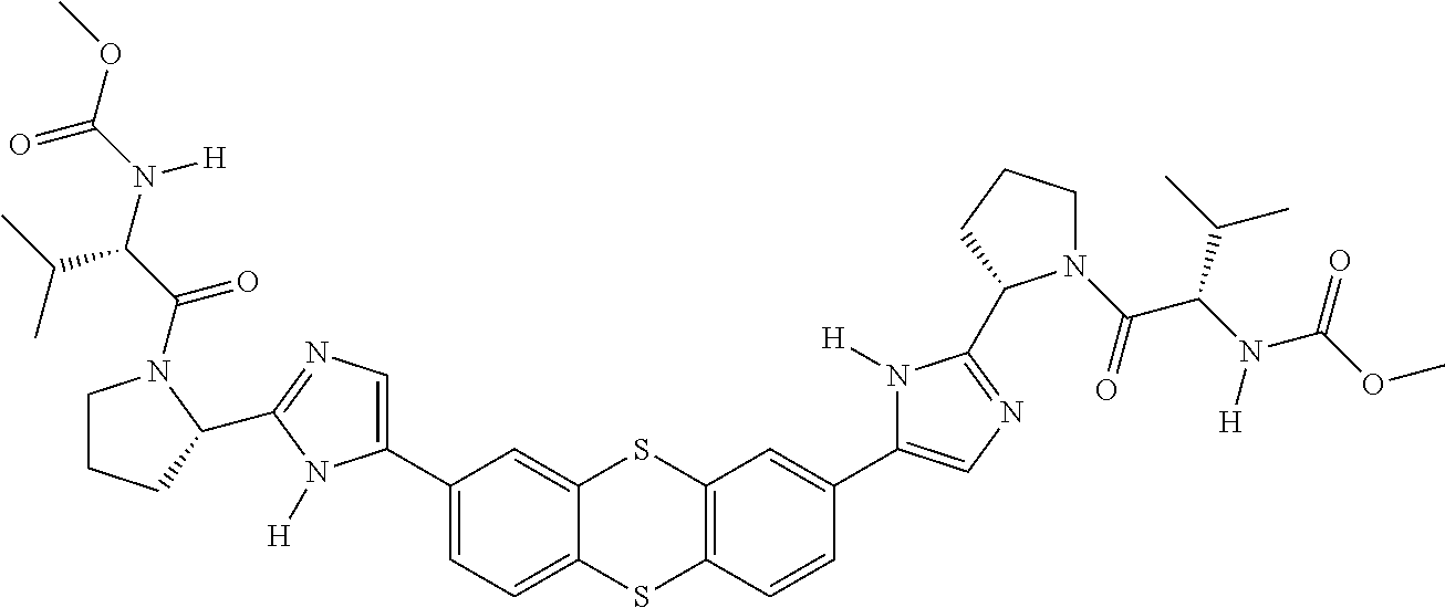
COC(=O)N(C(C(C)C)C(=O)N1CCCC1C1=NC=C(C2=CC=C3C(=C2)SC2=C(S3)C=CC(C3=CN=C(C4N(C(=O)C(N([H])C(OC)=O)C(C)C)CCC4)N3[H])=C2)N1[H])[H]
